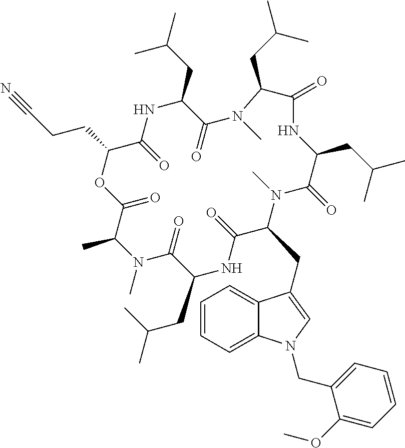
C1(=O)OC(CCC#N)C(=O)NC(CC(C)C)C(=O)N(C)C(CC(C)C)C(=O)NC(CC(C)C)C(=O)N(C)C(CC2=CN(CC3=CC=CC=C3OC)C3=CC=CC=C32)C(=O)NC(CC(C)C)C(=O)N(C)C1C
